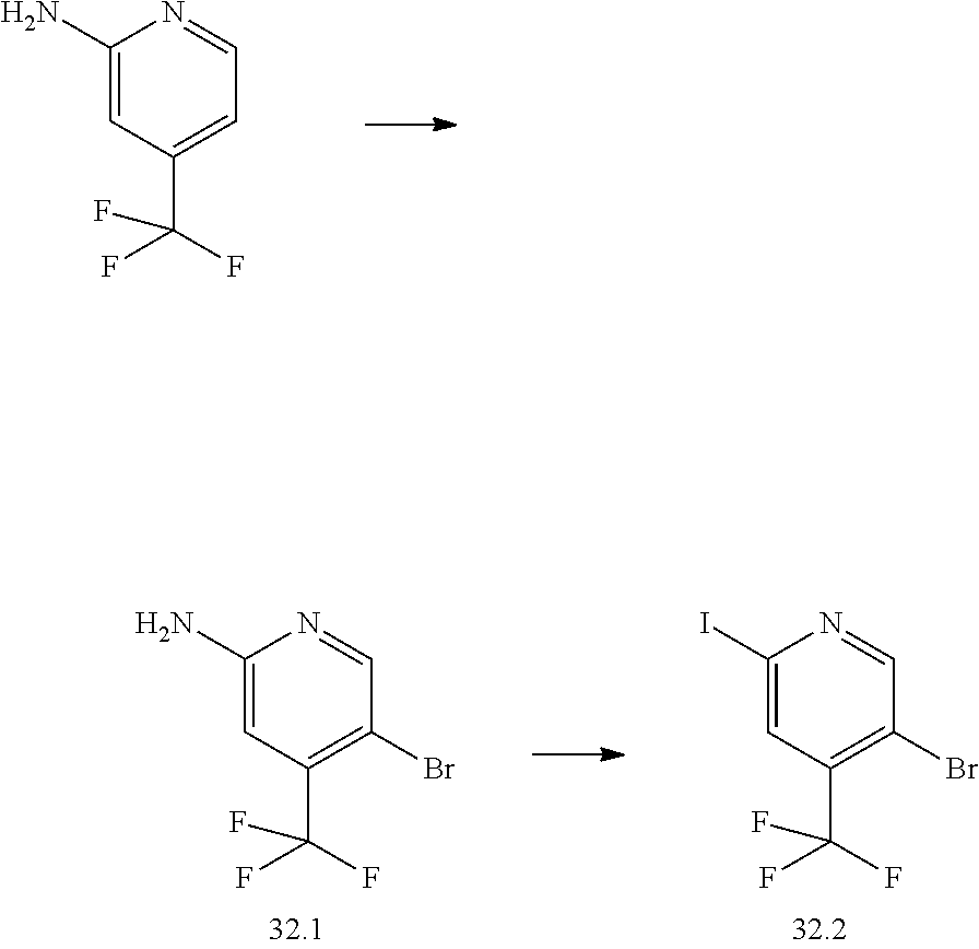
C1(N)=CC(C(F)(F)F)=CC=N1.C1(N)=CC(C(F)(F)F)=C(Br)C=N1.C1(I)=CC(C(F)(F)F)=C(Br)C=N1
